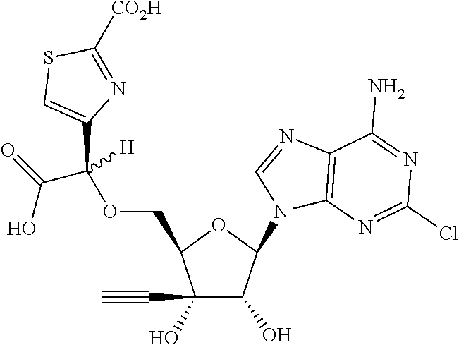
C1(C#C)(O)C(O)C(N2C3=C(N=C2)C(N)=NC(Cl)=N3)OC1COC(C(=O)O)([H])C1=CSC([CO2H])=N1
